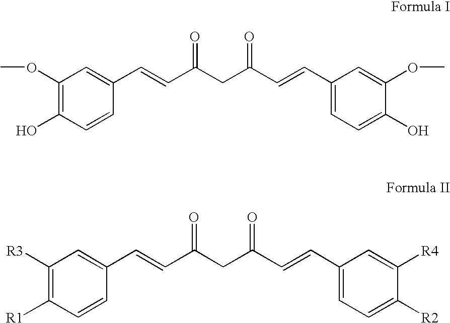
C1(OC)=C(O)C=CC(C=CC(CC(C=CC2=CC=C(O)C(OC)=C2)=O)=O)=C1.C1([R3])=C([R1])C=CC(C=CC(CC(C=CC2=CC=C([R2])C([R4])=C2)=O)=O)=C1
